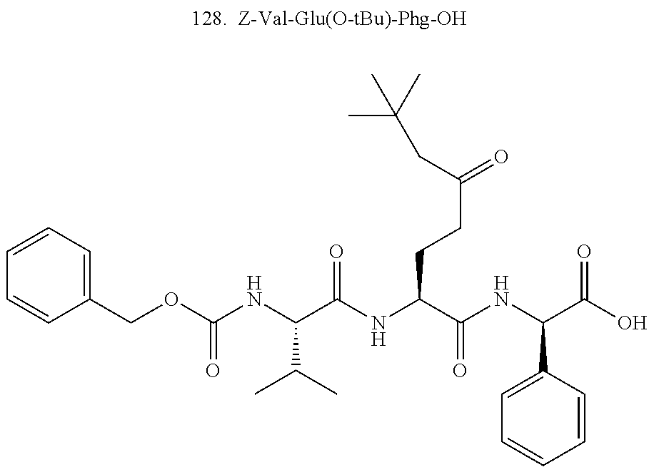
C1=CC=C(COC(NC(C(NC(C(NC(C2=CC=CC=C2)C(=O)O)=O)CCC(=O)CC(C)(C)C)=O)C(C)C)=O)C=C1
